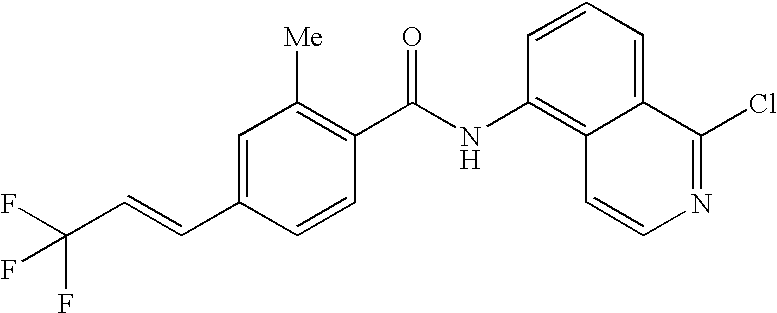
FC(C=CC1=CC([Me])=C(C(NC2=C3C(=CC=C2)C(Cl)=NC=C3)=O)C=C1)(F)F
